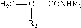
C=C([CONHR3])[R2]
